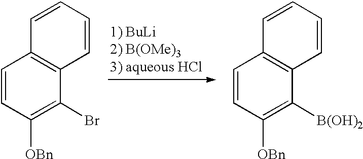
C1=CC([OBn])=C(Br)C2=C1C=CC=C2.C1=CC([OBn])=C([B(OH)2])C2=C1C=CC=C2
